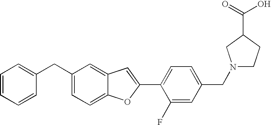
C1=C(CN2CCC(C(=O)O)C2)C=C(F)C(C2=CC3=CC(CC4=CC=CC=C4)=CC=C3O2)=C1
